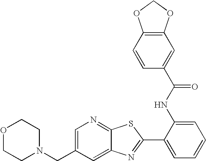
C12=CC(CN3CCOCC3)=CN=C1SC(C1=CC=CC=C1NC(=O)C1=CC3=C(C=C1)OCO3)=N2
